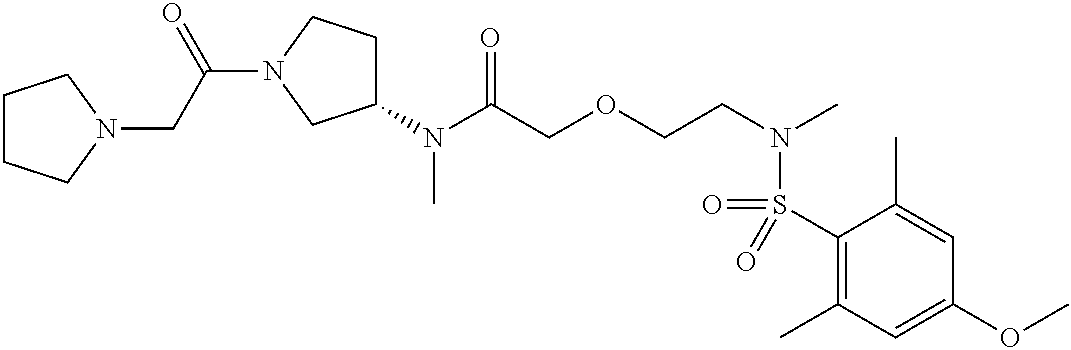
N(C(COCCN(C)S(=O)(C1=C(C)C=C(OC)C=C1C)=O)=O)(C)C1CCN(C(CN2CCCC2)=O)C1
